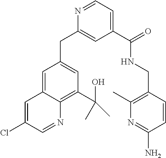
C1=NC(CC2=CC(C(O)(C)C)=C3C(=C2)C=C(Cl)C=N3)=CC(C(NCC2=C(C)N=C(N)C=C2)=O)=C1
